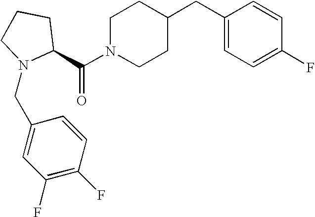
C(N1CCC(CC2=CC=C(F)C=C2)CC1)(=O)C1CCCN1CC1=CC(F)=C(F)C=C1
